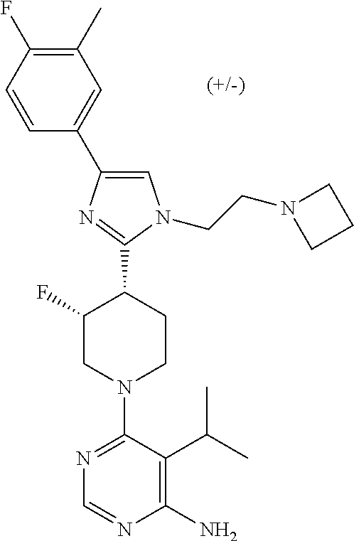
C1(C)=C(F)C=CC(C2=CN(CCN3CCC3)C(C3C(F)CN(C4=NC=NC(N)=C4C(C)C)CC3)=N2)=C1
